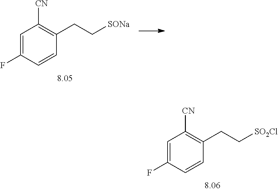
C1=C(F)C=CC(CC[SONa])=C1[CN].C1=C(F)C=CC(CC[SO2Cl])=C1[CN]
